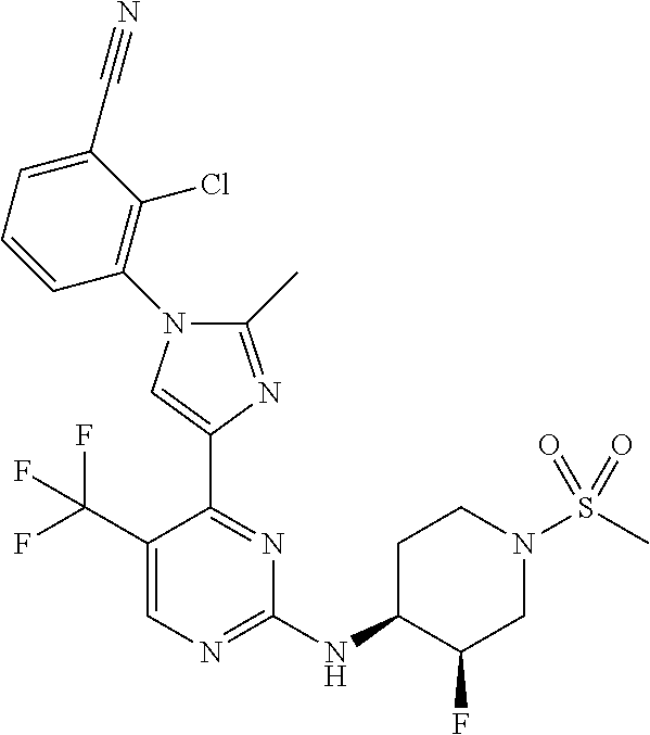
C1(C)=NC(C2=NC(NC3C(F)CN(S(C)(=O)=O)CC3)=NC=C2C(F)(F)F)=CN1C1=C(Cl)C(C#N)=CC=C1
